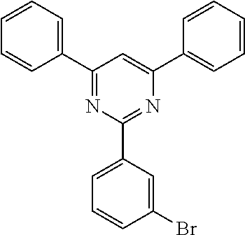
C1(C2=CC=CC=C2)=NC(C2=CC=CC(Br)=C2)=NC(C2=CC=CC=C2)=C1
